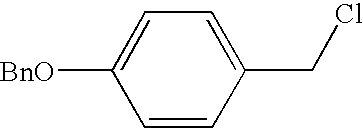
C1(CCl)=CC=C([BnO])C=C1
